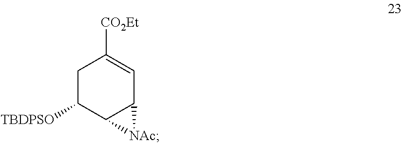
C1C([TBDPSO])C2C(C=C1[CO2Et])[NAc]2
